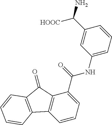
C1=CC=C(C(=O)NC2=CC=CC(C(N)[HOOC])=C2)C2=C1C1=C(C2=O)C=CC=C1
